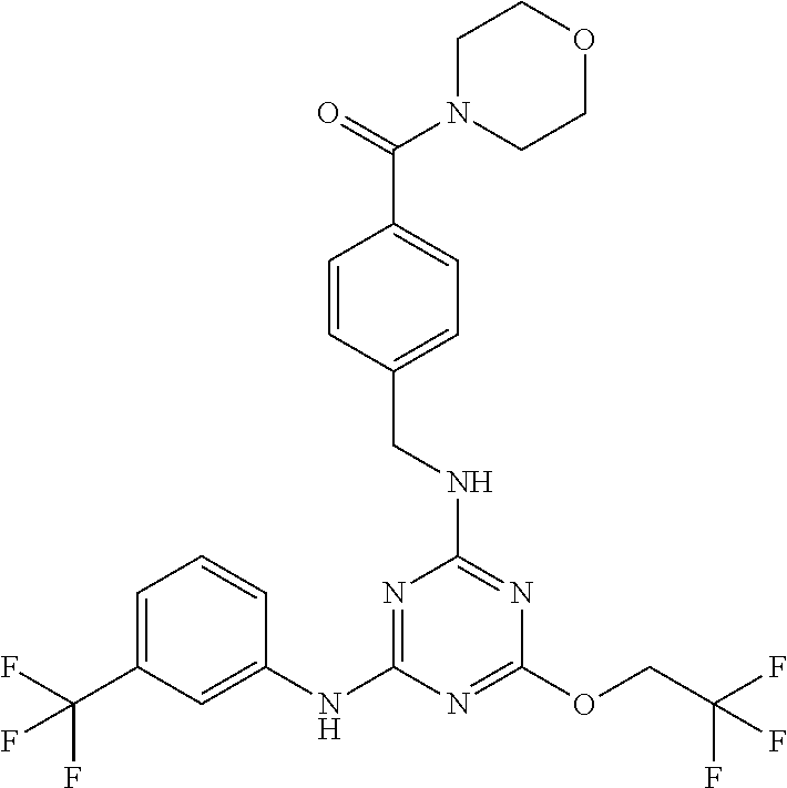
FC(F)(COC1=NC(NC2=CC(C(F)(F)F)=CC=C2)=NC(NCC2=CC=C(C(N3CCOCC3)=O)C=C2)=N1)F
